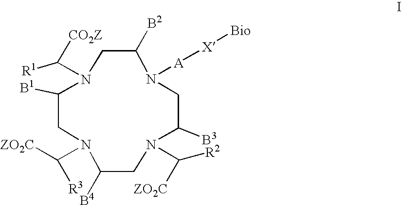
N1(C([ZO2C])[R3])CC([B1])N(C([CO2Z])[R1])CC([B2])N([A][X][Bio])CC([B3])N(C([R2])[ZO2C])CC1[B4]
